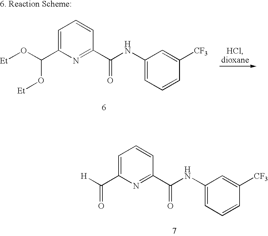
C1=C(C([H])=O)N=C(C(NC2=CC=CC([CF3])=C2)=O)C=C1.C1=C(C(O[Et])O[Et])N=C(C(NC2=CC=CC([CF3])=C2)=O)C=C1
